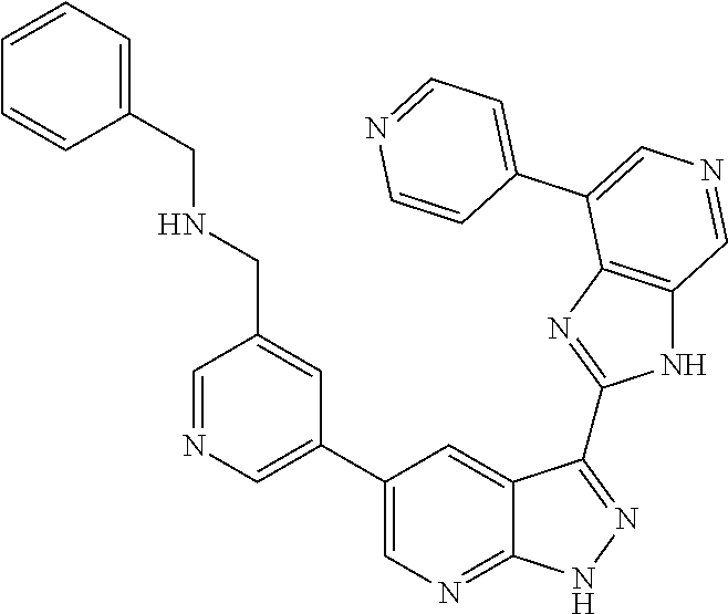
C1=NC=C(C2=CN=C3C(=C2)C(C2=NC4=C(N2)C=NC=C4C2=CC=NC=C2)=NN3)C=C1CNCC1=CC=CC=C1
